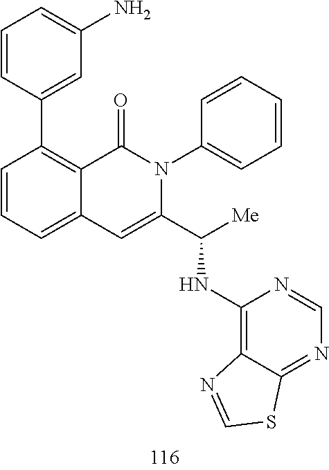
C1=CC(C2=C3C(=CC=C2)C=C(C(NC2=C4C(=NC=N2)SC=N4)[Me])N(C2=CC=CC=C2)C3=O)=CC(N)=C1
